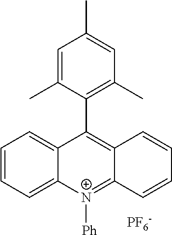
C1=CC=C2C(=C1)C(C1=C(C)C=C(C)C=C1C)=C1C(=[N+]2[Ph])C=CC=C1.[PF6-]
